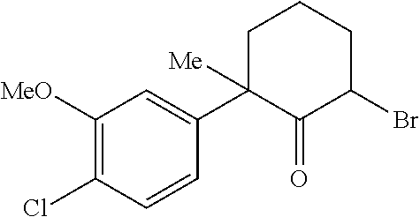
C1([MeO])=C(Cl)C=CC(C2([Me])C(=O)C(Br)CCC2)=C1
